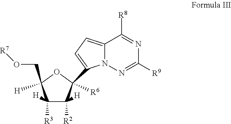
C1([R3])([H])C([R2])([H])C(C2=CC=C3C([R8])=NC([R9])=NN32)([R6])OC1([H])CO[R7]
